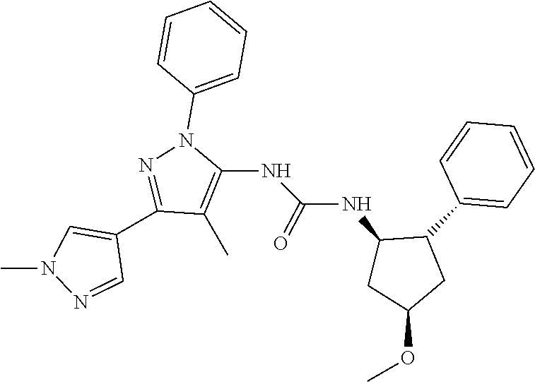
C1(C)=C(NC(=O)NC2CC(OC)CC2C2=CC=CC=C2)N(C2=CC=CC=C2)N=C1C1=CN(C)N=C1
